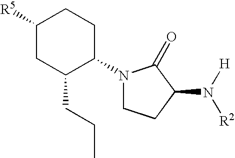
C1([R5])CC(CCC)C(N2CCC(N([H])[R2])C2=O)CC1
